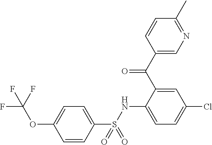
C1(C(C2=CC(Cl)=CC=C2NS(C2=CC=C(OC(F)(F)F)C=C2)(=O)=O)=O)=CN=C(C)C=C1
